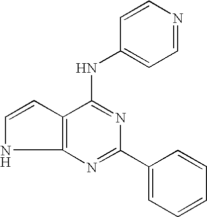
C12=C(C(NC3=CC=NC=C3)=NC(C3=CC=CC=C3)=N1)C=CN2
